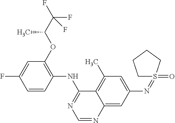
C1=CC(NC2=NC=NC3=CC(N=S4(=O)CCCC4)=CC(C)=C23)=C(OC(C)C(F)(F)F)C=C1F
